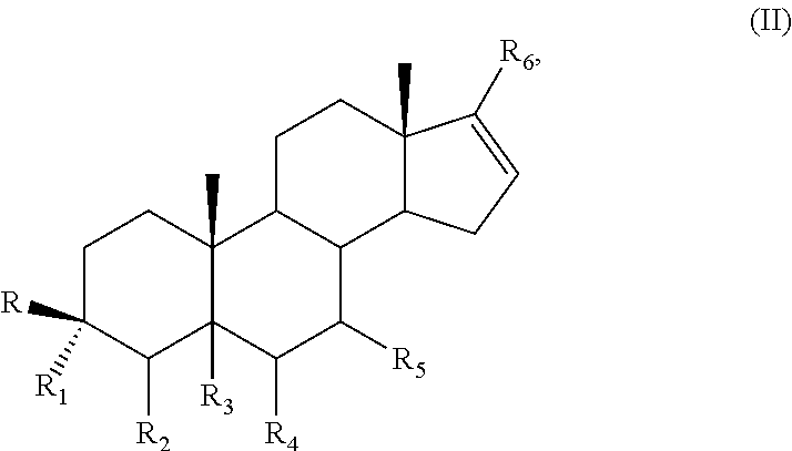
C1C([R1])([R])C([R2])C2([R3])C(C)(C1)C1C(C([R5])C2[R4])C2C(C)(CC1)C([R6])=CC2
